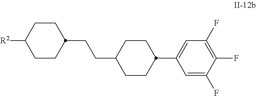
FC1=C(F)C=C(C2CCC(CCC3CCC([R2])CC3)CC2)C=C1F
